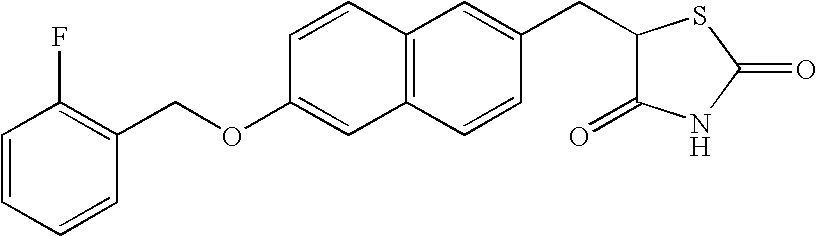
C1(COC2=CC3=C(C=C2)C=C(CC2C(=O)NC(=O)S2)C=C3)=C(F)C=CC=C1
